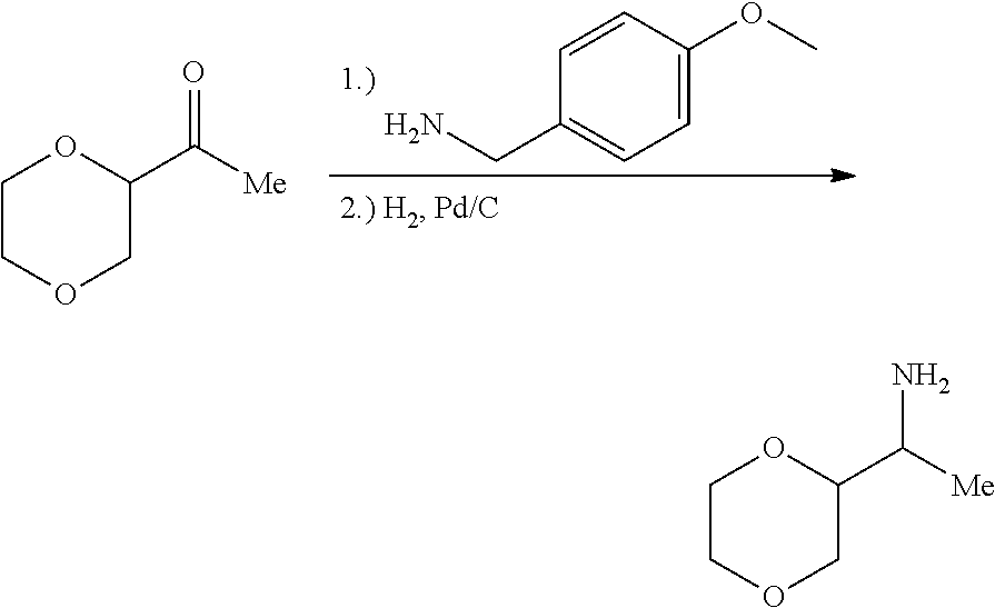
C1(CN)=CC=C(OC)C=C1.C1COCC(C([Me])=O)O1.C1COCC(C([Me])N)O1
